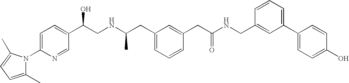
C1(C)=CC=C(C)N1C1=CC=C(C(CNC(CC2=CC=CC(CC(NCC3=CC(C4=CC=C(O)C=C4)=CC=C3)=O)=C2)C)O)C=N1
